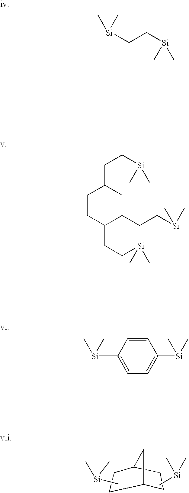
C[Si](C)CC[Si](C)C.C(C[Si](C)C)C1CCC(CC[Si](C)C)C(CC[Si](C)C)C1.C1([Si](C)C)=CC=C([Si](C)C)C=C1.C1C2CC(CC2)C1.C[Si](C)C.C[Si](C)C
